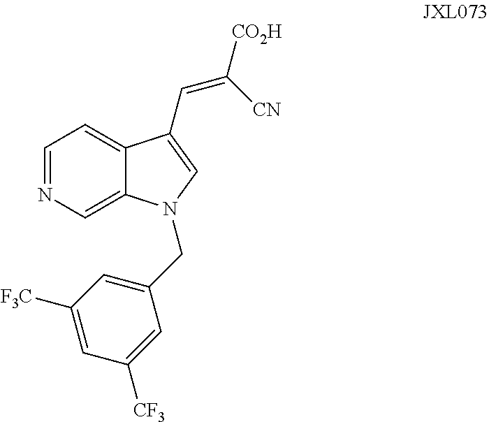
C1=NC=C2C(=C1)C(C=C([CO2H])[CN])=CN2CC1=CC([F3C])=CC([CF3])=C1
